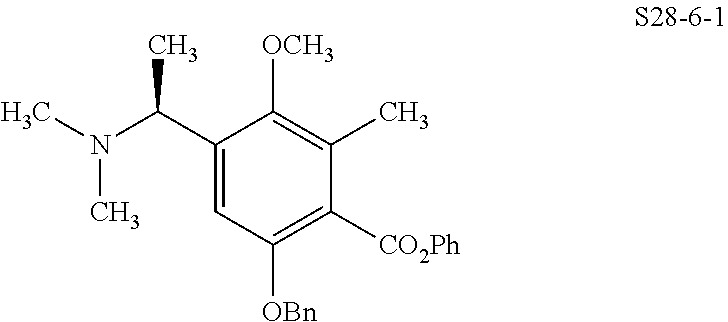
C1(C(N(C)C)C)=CC([OBn])=C([CO2Ph])C(C)=C1[OCH3]
